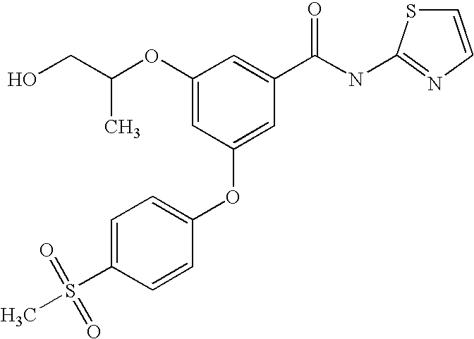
C1=C(S(C)(=O)=O)C=CC(OC2=CC(C(NC3=NC=CS3)=O)=CC(OC(CO)C)=C2)=C1
